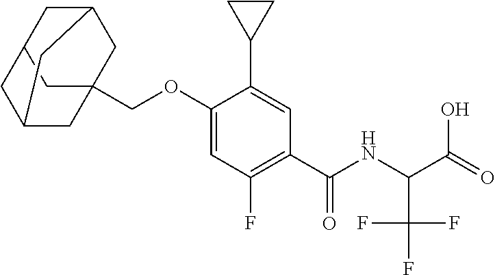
C1(OCC23CC4CC(C2)CC(C3)C4)=CC(F)=C(C(NC(C(=O)O)C(F)(F)F)=O)C=C1C1CC1
